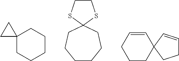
C12(CCCCC1)CC2.C1CCCC2(CC1)SCCS2.C1=CCCCC12CCC=C2
